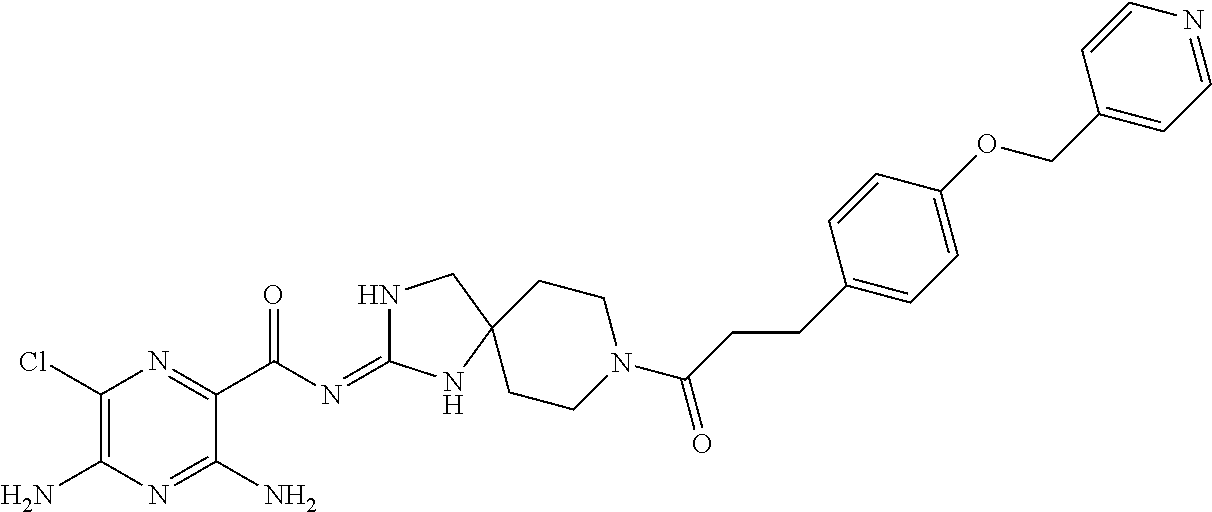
C1(Cl)=C(N)N=C(N)C(C(N=C2NCC3(N2)CCN(C(CCC2=CC=C(OCC4=CC=NC=C4)C=C2)=O)CC3)=O)=N1
